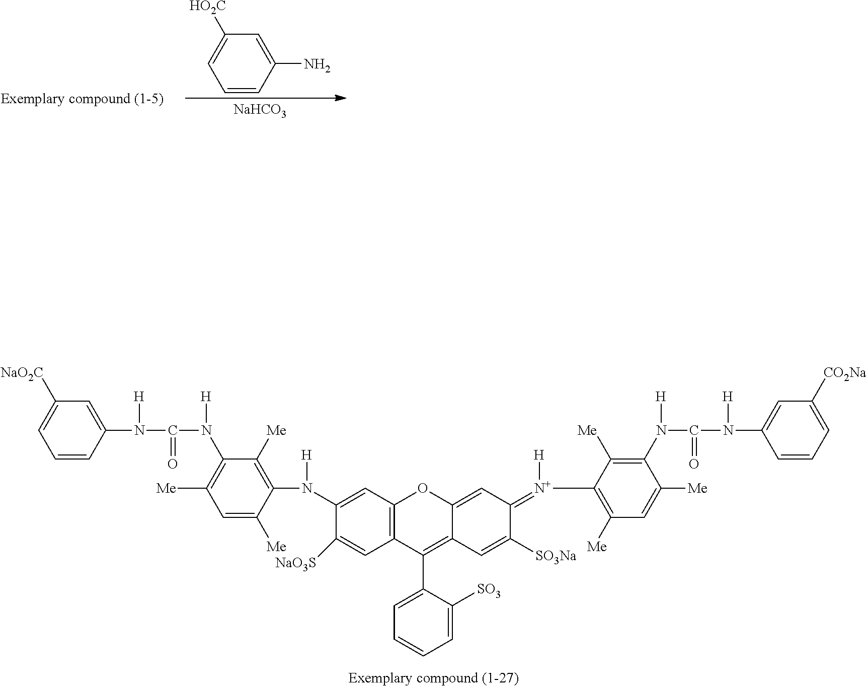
NC1=CC([HO2C])=CC=C1.[NaHCO3].C1(N(C2=C([Me])C(N([H])C(N(C3=CC([NaO2C])=CC=C3)[H])=O)=C([Me])C=C2[Me])[H])=CC2=C(C=C1[NaO3S])C(C1=CC=CC=C1[SO3])=C1C(=CC(=[N+](C3=C([Me])C=C([Me])C(N([H])C(N(C4=CC([CO2Na])=CC=C4)[H])=O)=C3[Me])[H])C([SO3Na])=C1)O2
